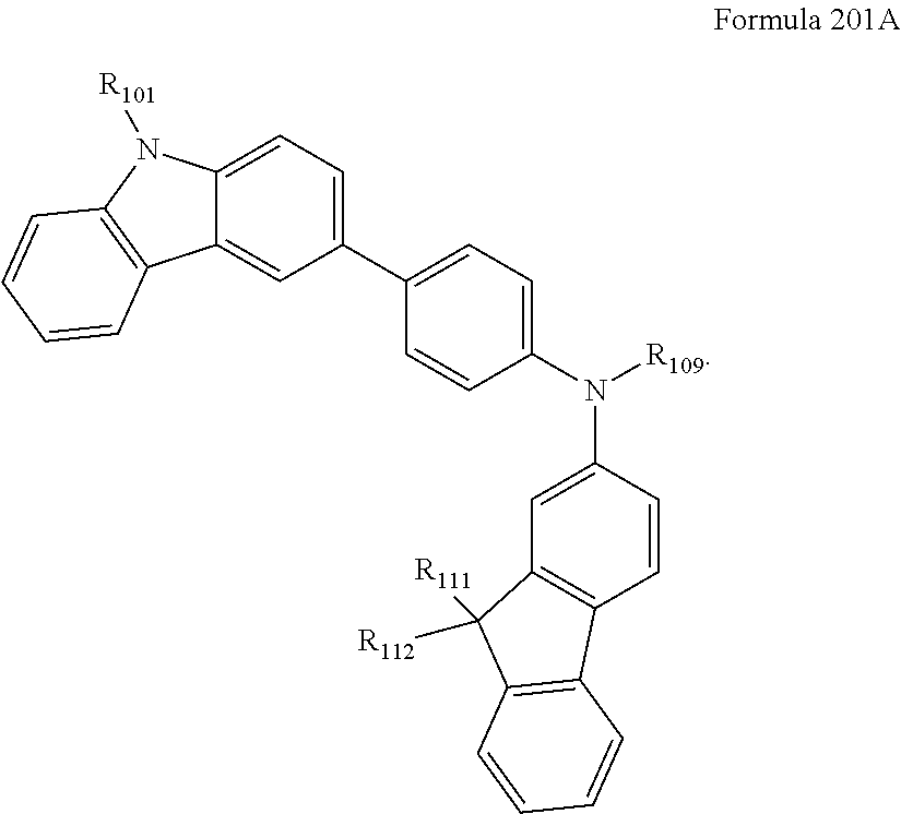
C1(N([R109])C2=CC3=C(C=C2)C2=C(C3([R112])[R111])C=CC=C2)=CC=C(C2=CC=C3C(=C2)C2=C(N3[R101])C=CC=C2)C=C1
